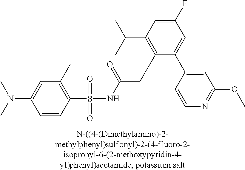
C1(S(NC(CC2=C(C(C)C)C=C(F)C=C2C2=CC(OC)=NC=C2)=O)(=O)=O)=C(C)C=C(N(C)C)C=C1
